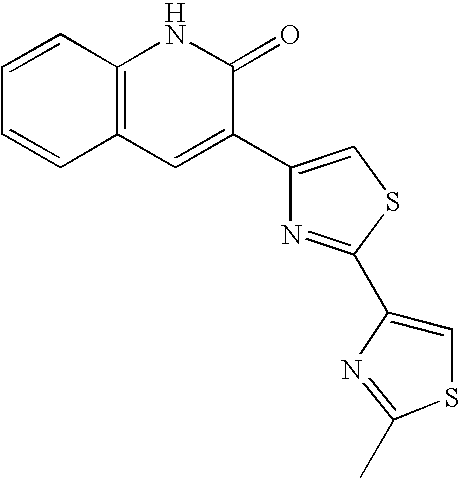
C1=CC=CC2=C1NC(=O)C(C1=CSC(C3=CSC(C)=N3)=N1)=C2
